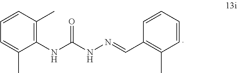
C1=CC(C)=C(NC(NN=CC2=C(C)C=CC=C2)=O)C(C)=C1
